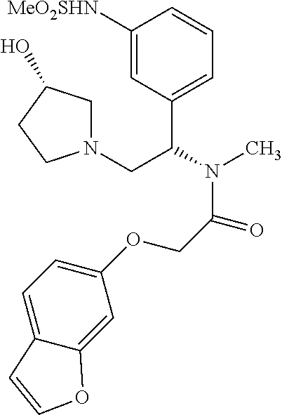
C1([MeO2SHN])=CC(C(CN2CC(O)CC2)N(C)C(=O)COC2=CC=C3C(=C2)OC=C3)=CC=C1
